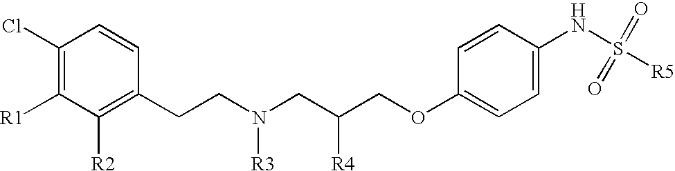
C1(Cl)=C([R1])C([R2])=C(CCN(CC(COC2=CC=C(NS([R5])(=O)=O)C=C2)[R4])[R3])C=C1
